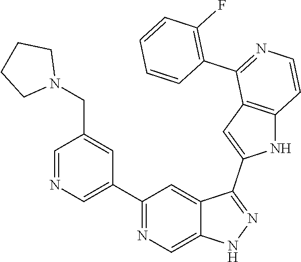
C1(C2=CN=CC(CN3CCCC3)=C2)=NC=C2C(=C1)C(C1=CC3=C(N1)C=CN=C3C1=C(F)C=CC=C1)=NN2
